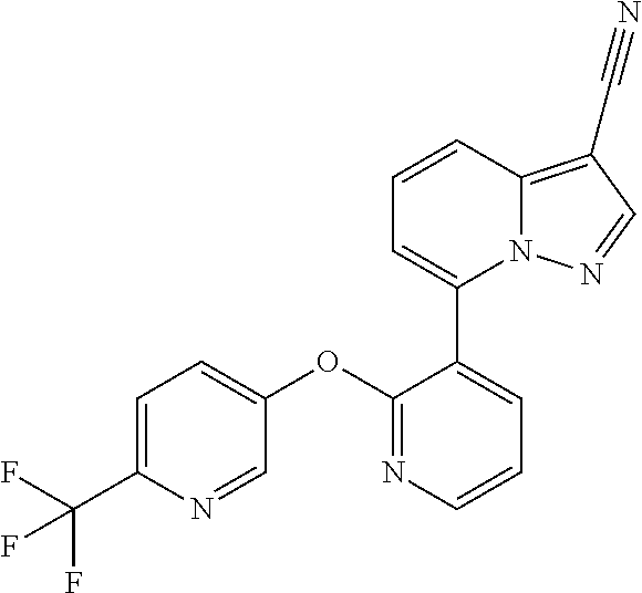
C1=C(C(F)(F)F)N=CC(OC2=NC=CC=C2C2=CC=CC3=C(C#N)C=NN23)=C1
